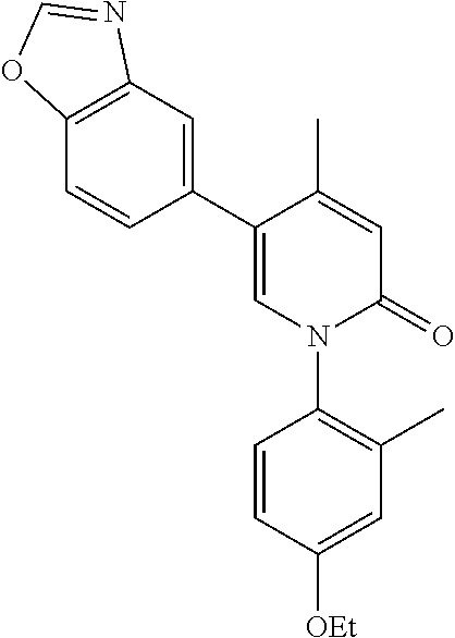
C1=C(C)C(C2=CC3=C(C=C2)OC=N3)=CN(C2=C(C)C=C([OEt])C=C2)C1=O
